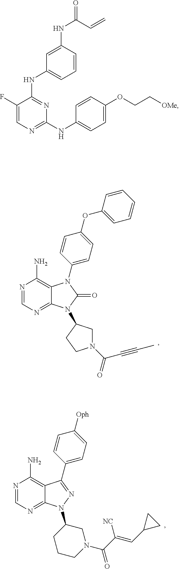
N1=CN=C2C(=C1N)N(C1=CC=C(OC3=CC=CC=C3)C=C1)C(=O)N2C1CN(C(C#CC)=O)CC1.N1=CN=C2C(=C1N)C(C1=CC=C([Oph])C=C1)=NN2C1CCCN(C(C(=CC2CC2)[NC])=O)C1.C1=C(NC(C=C)=O)C=CC=C1NC1=NC(NC2=CC=C(OCC[OMe])C=C2)=NC=C1F
